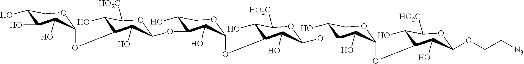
C1(OC2C(O)C([HO2C])OC(OC3C(O)COC(OC4C(O)C([HO2C])OC(OC5C(O)COC(OC6C(O)C([HO2C])OC(OCC[N3])C6O)C5O)C4O)C3O)C2O)OCC(O)C(O)C1O
